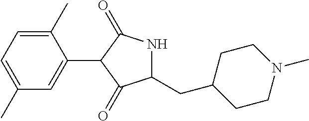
C1(C)=CC=C(C)C=C1C1C(=O)NC(CC2CCN(C)CC2)C1=O
